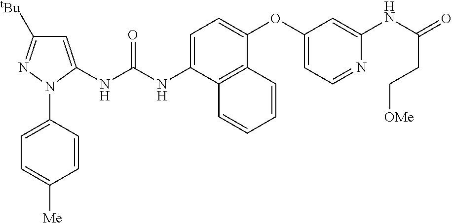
C1=C(NC(NC2=CC([tBu])=NN2C2=CC=C([Me])C=C2)=O)C2=C(C(OC3=CC=NC(NC(=O)CC[OMe])=C3)=C1)C=CC=C2
